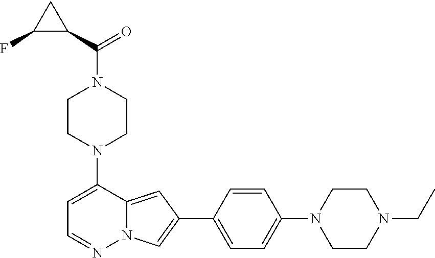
N1(C2=CC=NN3C2=CC(C2=CC=C(N4CCN(CC)CC4)C=C2)=C3)CCN(C(C2CC2F)=O)CC1
